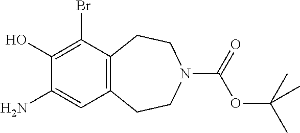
C12=C(CCN(C(=O)OC(C)(C)C)CC1)C=C(N)C(O)=C2Br
